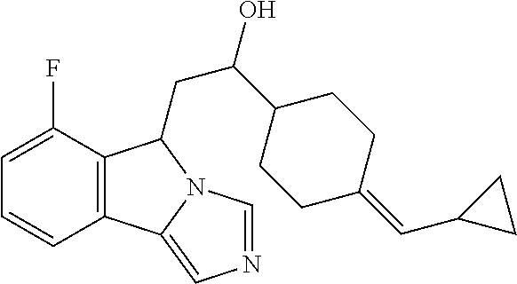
C12=C(C(F)=CC=C1)C(CC(C1CCC(=CC3CC3)CC1)O)N1C2=CN=C1
